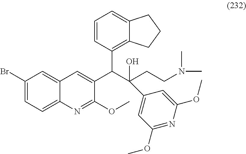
C1(Br)=CC=C2C(=C1)C=C(C(C(CCN(C)C)(O)C1=CC(OC)=NC(OC)=C1)C1=C3C(=CC=C1)CCC3)C(OC)=N2
